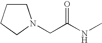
C1CCCN1CC(NC)=O
